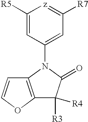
C1([R5])=CC(N2C(=O)C([R3])([R4])C3=C2C=CO3)=CC([R7])=[z]1
